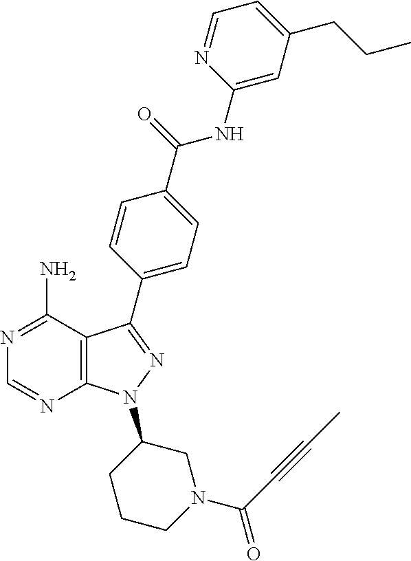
C1=NC(NC(=O)C2=CC=C(C3=NN(C4CN(C(C#CC)=O)CCC4)C4=C3C(N)=NC=N4)C=C2)=CC(CCC)=C1
